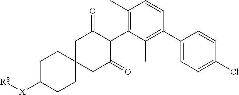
C1C([X][R8])CCC2(C1)CC(=O)C(C1=C(C)C=CC(C3=CC=C(Cl)C=C3)=C1C)C(=O)C2
